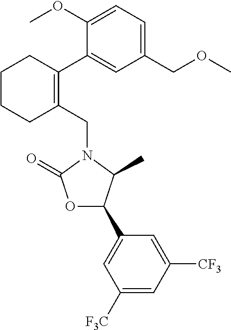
C1(CN2C(=O)OC(C3=CC([F3C])=CC([CF3])=C3)C2C)=C(C2=CC(COC)=CC=C2OC)CCCC1
